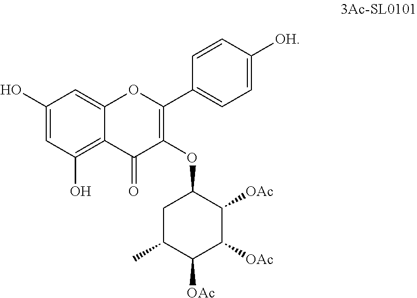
C1(O)=CC(O)=C2C(=C1)OC(C1=CC=C([OH])C=C1)=C(OC1CC(C)C([OAc])C([OAc])C1[OAc])C2=O
